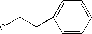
OCCC1=CC=CC=C1
